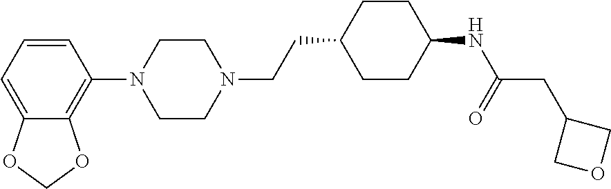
C1=CC=C2C(=C1N1CCN(CCC3CCC(NC(=O)CC4COC4)CC3)CC1)OCO2
